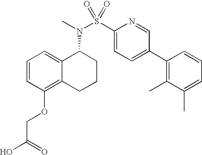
C1=CC(OCC(O)=O)=C2C(=C1)C(N(C)S(C1=CC=C(C3=C(C)C(C)=CC=C3)C=N1)(=O)=O)CCC2
